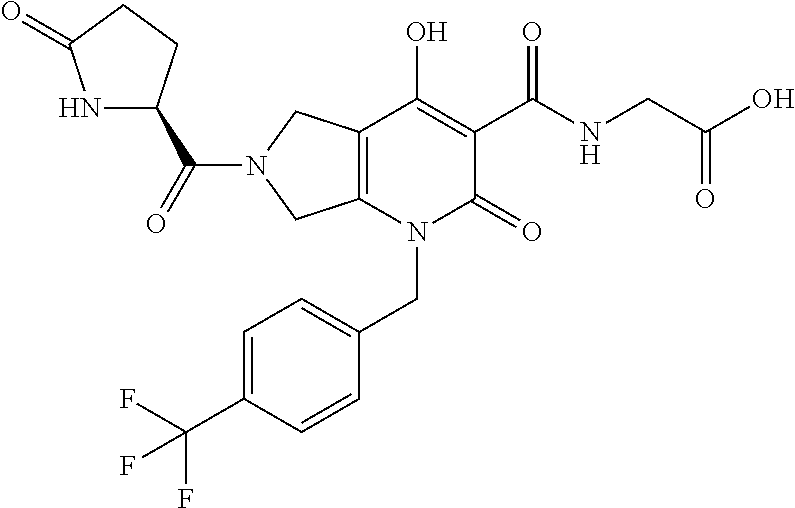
C12=C(N(CC3=CC=C(C(F)(F)F)C=C3)C(=O)C(C(NCC(O)=O)=O)=C1O)CN(C(=O)C1NC(=O)CC1)C2
